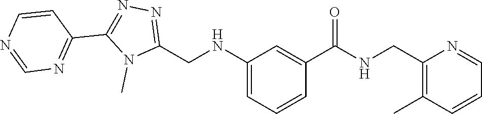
N1=C(CNC2=CC=CC(C(=O)NCC3=C(C)C=CC=N3)=C2)N(C)C(C2=NC=NC=C2)=N1
